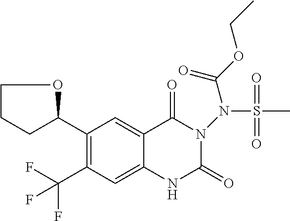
C1(C2OCCC2)=C(C(F)(F)F)C=C2C(=C1)C(=O)N(N(S(C)(=O)=O)C(OCC)=O)C(=O)N2
